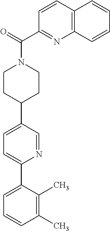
C1(C)=C(C)C(C2=CC=C(C3CCN(C(C4=NC5=C(C=C4)C=CC=C5)=O)CC3)C=N2)=CC=C1
